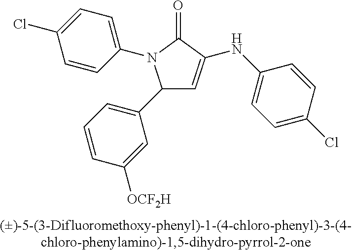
C1(C2=CC=CC([OCF2H])=C2)C=C(NC2=CC=C(Cl)C=C2)C(=O)N1C1=CC=C(Cl)C=C1
